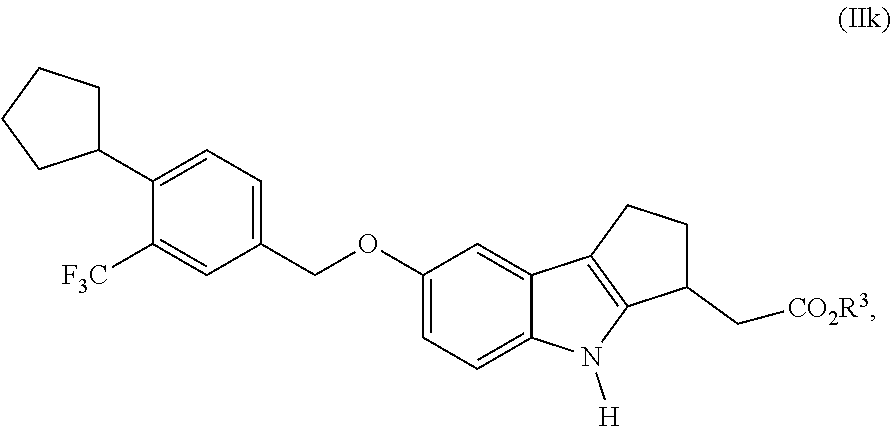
C1(COC2=CC=C3C(=C2)C2=C(N3[H])C(C[CO2R3])CC2)=CC=C(C2CCCC2)C([F3C])=C1
